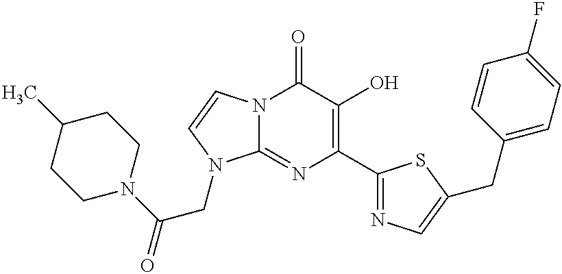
N12C(=NC(C3=NC=C(CC4=CC=C(F)C=C4)S3)=C(O)C1=O)N(CC(N1CCC(C)CC1)=O)C=C2
